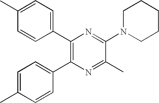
C1(C2=C(C3=CC=C(C)C=C3)N=C(C)C(N3CCCCC3)=N2)=CC=C(C)C=C1
